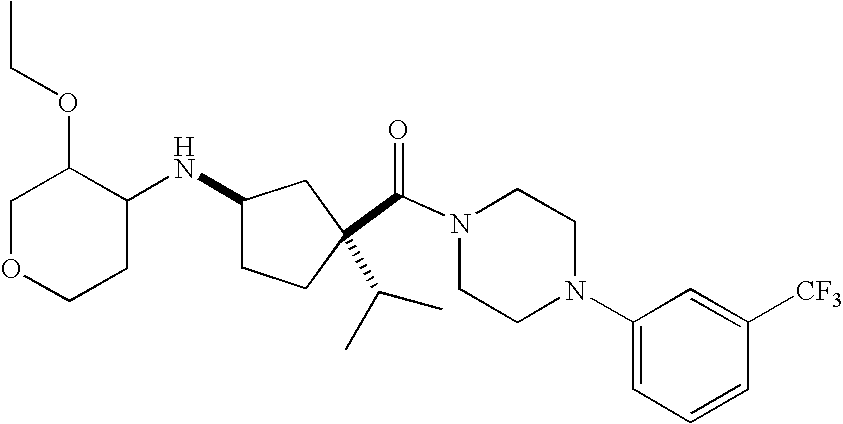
C(N1CCN(C2=CC=CC([CF3])=C2)CC1)(=O)C1(C(C)C)CCC(NC2C(OCC)COCC2)C1
